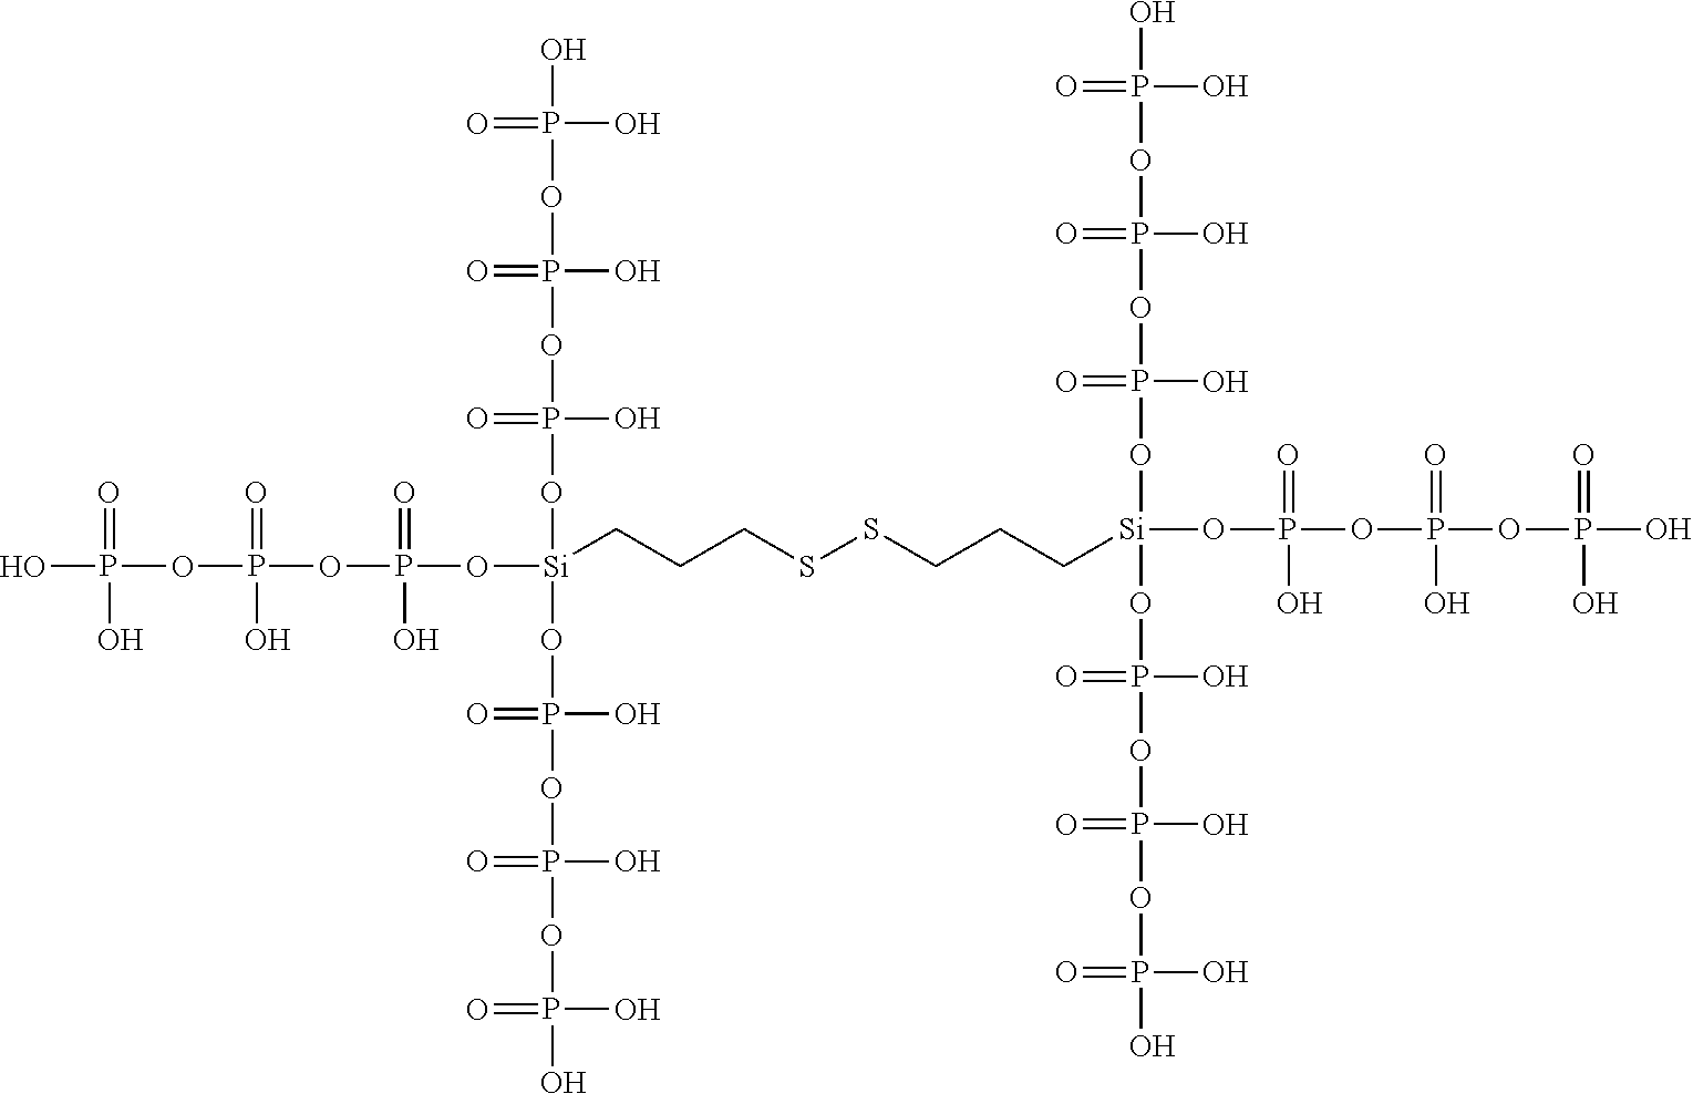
P(O)(OP(OP(O[Si](OP(OP(OP(O)(O)=O)(O)=O)(O)=O)(OP(OP(OP(O)(O)=O)(O)=O)(O)=O)CCCSSCCC[Si](OP(OP(OP(O)(=O)O)(=O)O)(=O)O)(OP(OP(OP(O)(O)=O)(O)=O)(O)=O)OP(OP(OP(O)(O)=O)(O)=O)(O)=O)(=O)O)(=O)O)(=O)O
